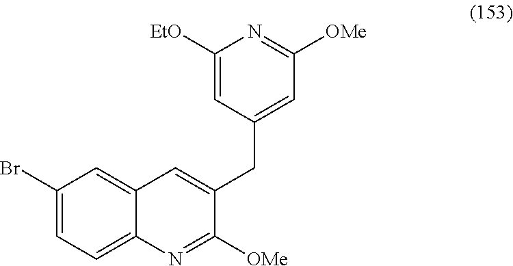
C1(Br)=CC=C2C(=C1)C=C(CC1=CC([OMe])=NC([EtO])=C1)C([OMe])=N2
